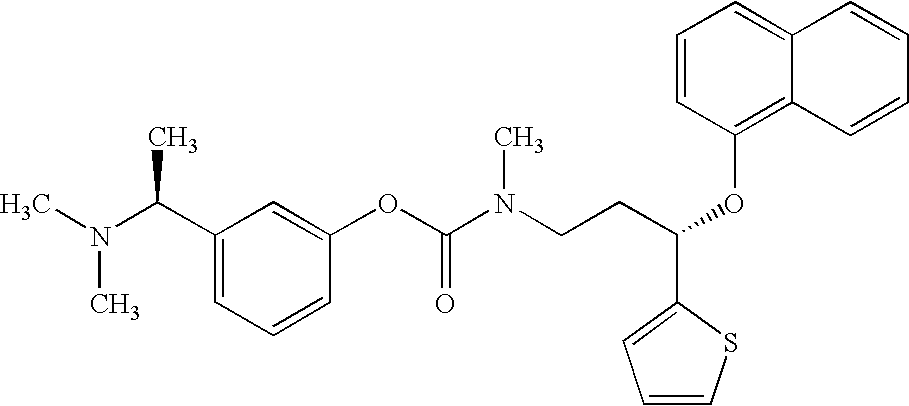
C1=CC(OC(C2=CC=CS2)CCN(C(OC2=CC(C(C)N(C)C)=CC=C2)=O)C)=C2C(=C1)C=CC=C2
